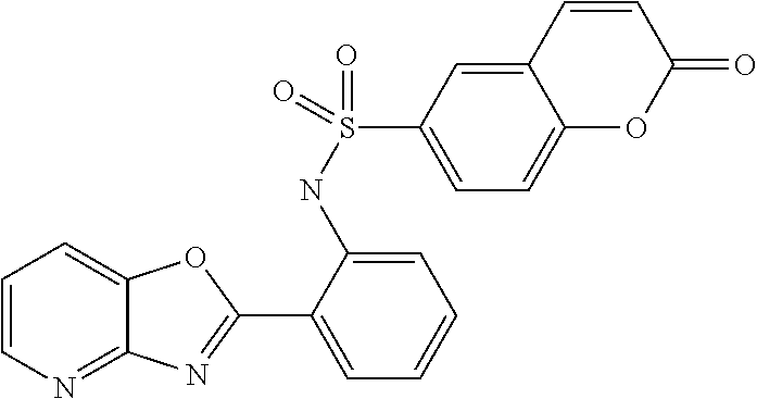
C1=CN=C2C(=C1)OC(C1=CC=CC=C1NS(=O)(C1=CC=C3C(=C1)C=CC(=O)O3)=O)=N2
